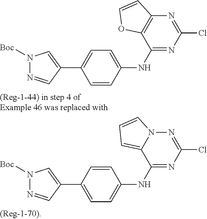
C1(NC2=CC=C(C3=CN([Boc])N=C3)C=C2)=NC(Cl)=NC2=C1OC=C2.C1(NC2=CC=C(C3=CN([Boc])N=C3)C=C2)=NC(Cl)=NN2C1=CC=C2
